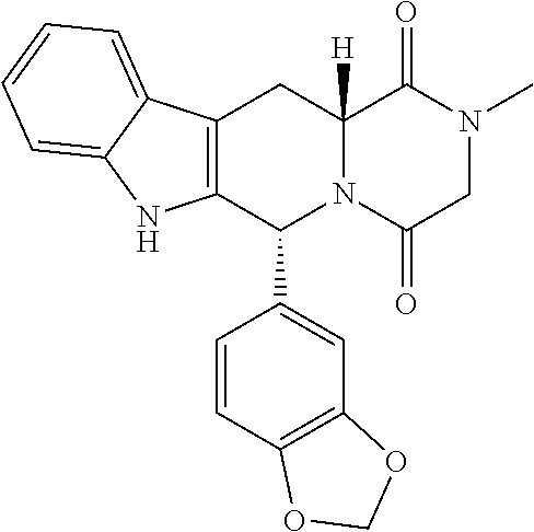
C12=C(C(C3=CC4=C(C=C3)OCO4)N3C([H])(C1)C(=O)N(C)CC3=O)NC1=CC=CC=C21
